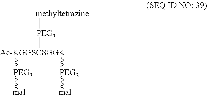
[PEG3]([methyltetrazine])[Ac-KGGSCSGGK]([PEG3][mal])[PEG3][mal]
